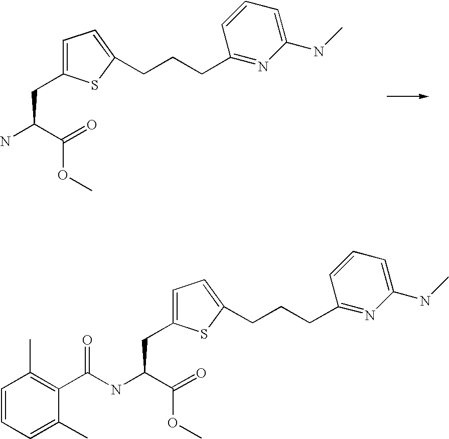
C1=C(CC(N)C(=O)OC)SC(CCCC2=NC(NC)=CC=C2)=C1.C1=C(CC(NC(C2=C(C)C=CC=C2C)=O)C(=O)OC)SC(CCCC2=NC(NC)=CC=C2)=C1
